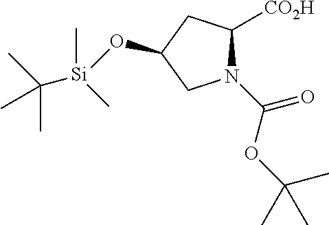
N1(C(OC(C)(C)C)=O)C([CO2H])CC(O[Si](C(C)(C)C)(C)C)C1
